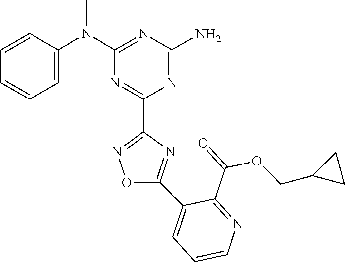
C1=CC(N(C2=NC(N)=NC(C3=NOC(C4=CC=CN=C4C(=O)OCC4CC4)=N3)=N2)C)=CC=C1
